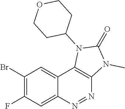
C1(Br)=C(F)C=C2C(=C1)C1=C(N=N2)N(C)C(=O)N1C1CCOCC1
